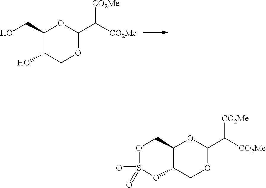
OCC1C(O)COC(C([CO2Me])[CO2Me])O1.O1S(=O)(=O)OC2C(C1)OC(C([CO2Me])[CO2Me])OC2
